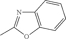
C12=C(OC(C)=N1)C=CC=C2
